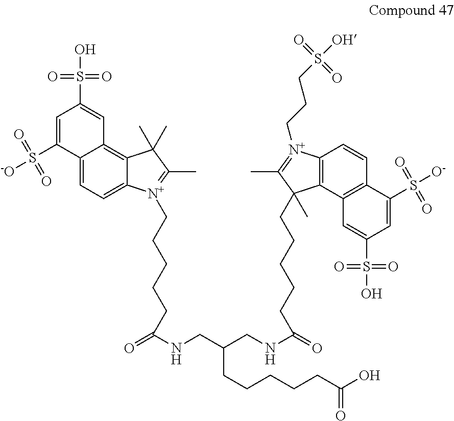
C(CCCCC(NCC(CNC(=O)CCCCCC1(C)C2=C(C=CC3=C2C=C(S(O)(=O)=O)C=C3S([O-])(=O)=O)[N+](CCCS([OH])(=O)=O)=C1C)CCCCCC(O)=O)=O)[N+]1=C(C)C(C)(C)C2=C3C(=CC=C21)C(S([-O])(=O)=O)=CC(S(O)(=O)=O)=C3
